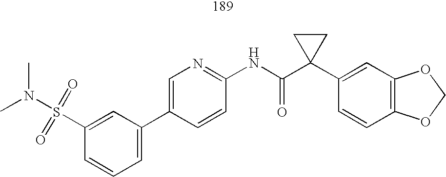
C1(C2=CC=CC(S(N(C)C)(=O)=O)=C2)=CN=C(NC(C2(C3=CC4=C(C=C3)OCO4)CC2)=O)C=C1
